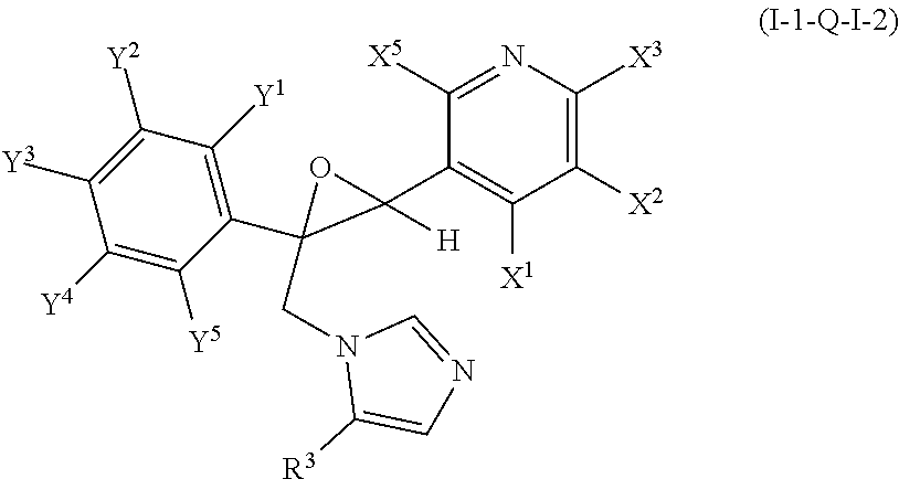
C1([X5])=NC([X3])=C([X2])C([X1])=C1C1([H])OC1(CN1C([R3])=CN=C1)C1=C([Y1])C([Y2])=C([Y3])C([Y4])=C1[Y5]
